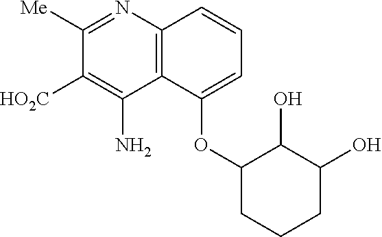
C12=C(N=C([Me])C([HO2C])=C1N)C=CC=C2OC1C(O)C(O)CCC1
